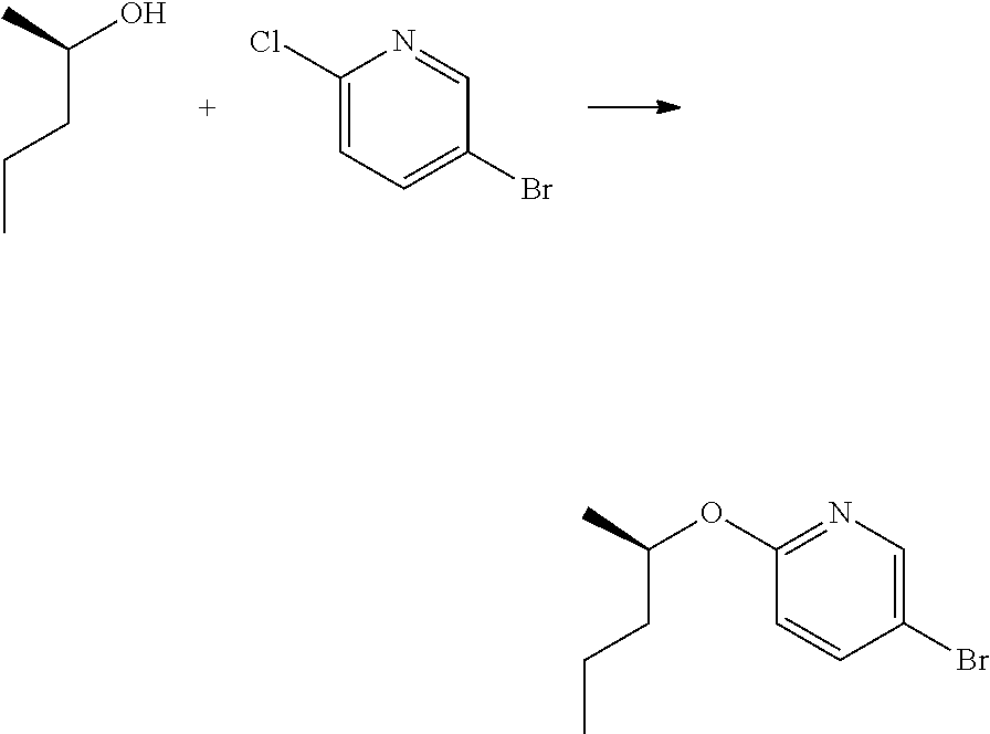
C(C(O)C)CC.C1(Cl)=CC=C(Br)C=N1.C1(OC(CCC)C)=NC=C(Br)C=C1
